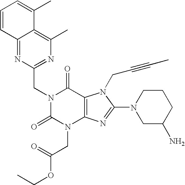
C12=NC(CN3C(=O)N(CC(OCC)=O)C4=C(C3=O)N(CC#CC)C(N3CC(N)CCC3)=N4)=NC(C)=C1C(C)=CC=C2
